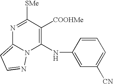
N1=C([SMe])C([COOHMe])=C(NC2=CC([CN])=CC=C2)N2C1=CC=N2
